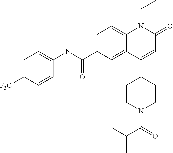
C1(N(C(C2=CC=C3C(=C2)C(C2CCN(C(C(C)C)=O)CC2)=CC(=O)N3CC)=O)C)=CC=C([F3C])C=C1
